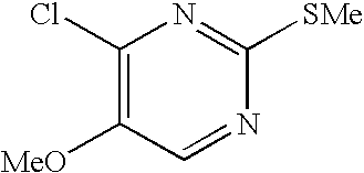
C1(Cl)=C([MeO])C=NC([SMe])=N1
